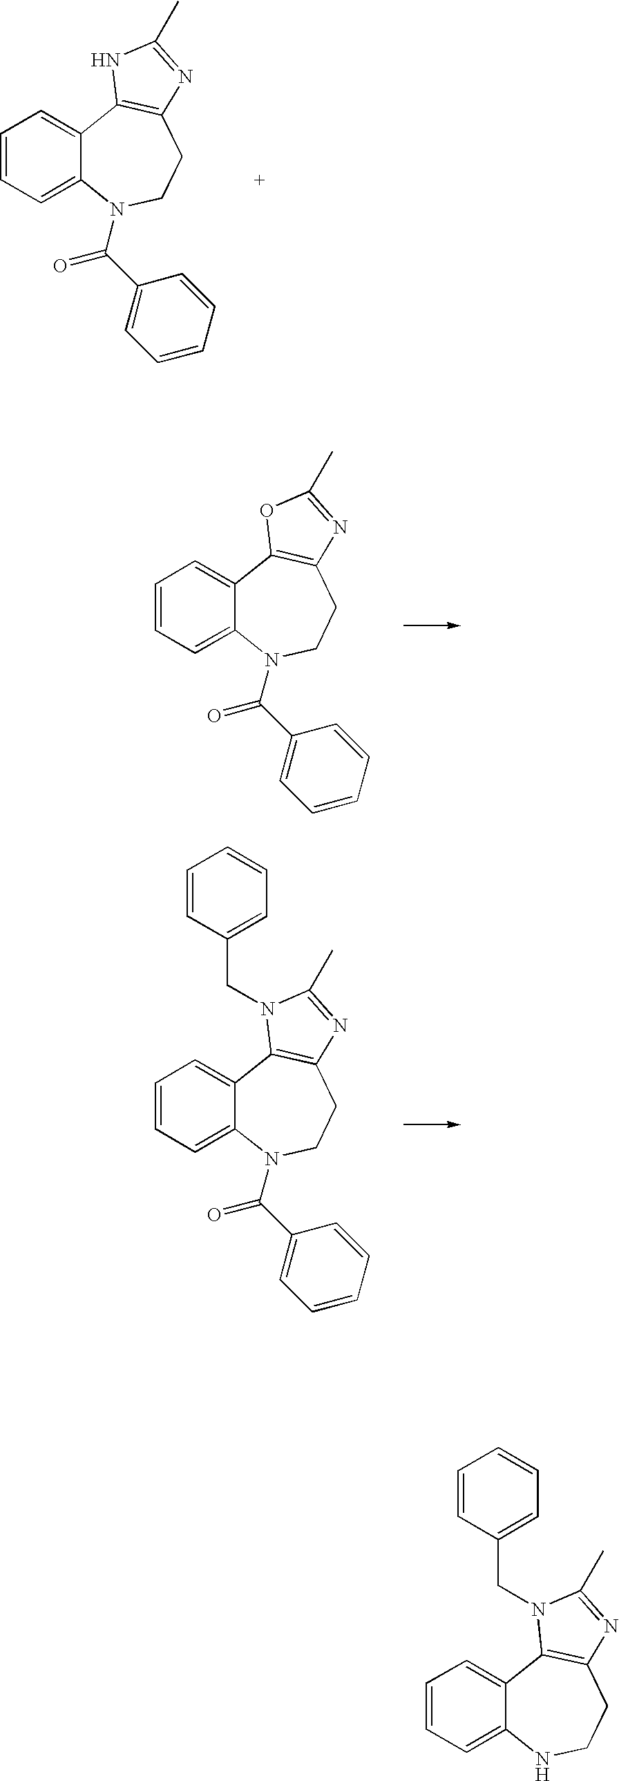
C12=CC=CC=C1N(C(C1=CC=CC=C1)=O)CCC1=C2NC(C)=N1.C12=CC=CC=C1N(C(C1=CC=CC=C1)=O)CCC1=C2OC(C)=N1.C12=CC=CC=C1N(C(C1=CC=CC=C1)=O)CCC1=C2N(CC2=CC=CC=C2)C(C)=N1.C12=CC=CC=C1NCCC1=C2N(CC2=CC=CC=C2)C(C)=N1
